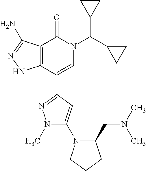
C12=C(C(C3=NN(C)C(N4C(CN(C)C)CCC4)=C3)=CN(C(C3CC3)C3CC3)C1=O)NN=C2N
